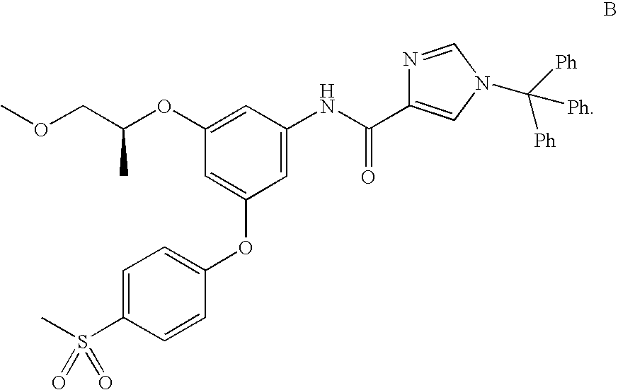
C1=C(S(C)(=O)=O)C=CC(OC2=CC(OC(COC)C)=CC(NC(C3=CN(C([Ph])([Ph])[Ph])C=N3)=O)=C2)=C1
